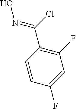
C1(F)=C(C(=NO)Cl)C=CC(F)=C1
